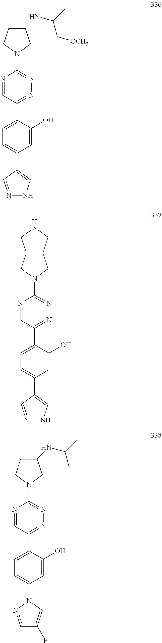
N1=C(C2=CC=C(C3=CNN=C3)C=C2O)C=NC(N2CC(NC(C[OCH3])C)CC2)=N1.N1=C(C2=CC=C(N3N=CC(F)=C3)C=C2O)C=NC(N2CC(NC(C)C)CC2)=N1.N1=C(C2=CC=C(C3=CNN=C3)C=C2O)C=NC(N2CC3C(C2)CNC3)=N1
